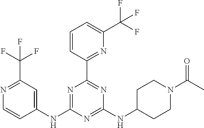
C1(NC2=NC(C3=NC(C(F)(F)F)=CC=C3)=NC(NC3CCN(C(C)=O)CC3)=N2)=CC(C(F)(F)F)=NC=C1
